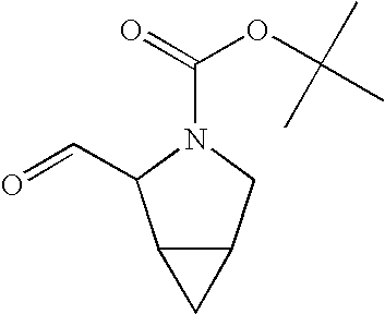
C12C(CN(C(=O)OC(C)(C)C)C1C=O)C2
